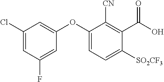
C1(Cl)=CC(F)=CC(OC2=CC=C([SO2CF3])C(C(O)=O)=C2[CN])=C1
